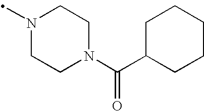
N1(C)CCN(C(C2CCCCC2)=O)CC1
